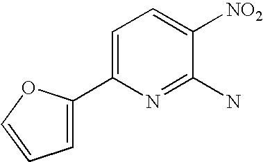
C1=C(C2=CC=CO2)N=C(N)C([NO2])=C1
